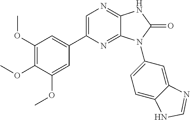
C1(OC)=C(OC)C(OC)=CC(C2=CN=C3C(=N2)N(C2=CC=C4C(=C2)N=CN4)C(=O)N3)=C1
